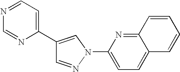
C1=NN(C2=CC=C3C(=N2)C=CC=C3)C=C1C1=CC=NC=N1
